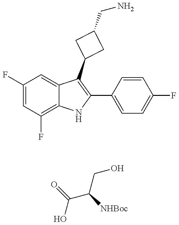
C1(F)=CC(F)=C2C(=C1)C(C1CC(CN)C1)=C(C1=CC=C(F)C=C1)N2.OCC(C(=O)O)[NHBoc]
